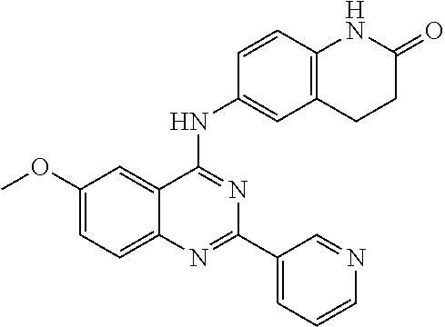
COC1=CC=C2C(=C1)C(NC1=CC3=C(C=C1)NC(=O)CC3)=NC(C1=CC=CN=C1)=N2
